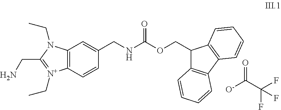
C12=C(C=CC(CNC(OCC3C4=C(C5=C3C=CC=C5)C=CC=C4)=O)=C1)[N+](CC)=C(CN)N2CC.O=C([O-])C(F)(F)F
